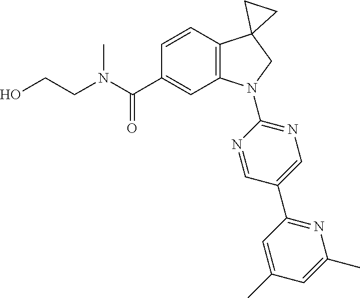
N(C(C1=CC2=C(C=C1)C1(CN2C2=NC=C(C3=NC(C)=CC(C)=C3)C=N2)CC1)=O)(C)CCO
